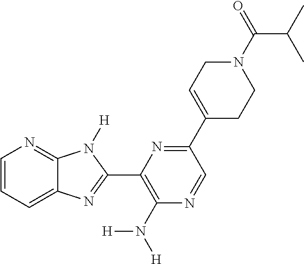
C1=CC=C2C(=N1)N([H])C(C1=C(N([H])[H])N=CC(C3=CCN(C(=O)C(C)C)CC3)=N1)=N2
